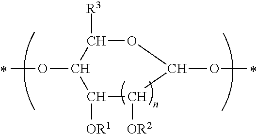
C1([OR1])C([OR2])C(OC)OC([R3])C1OC
